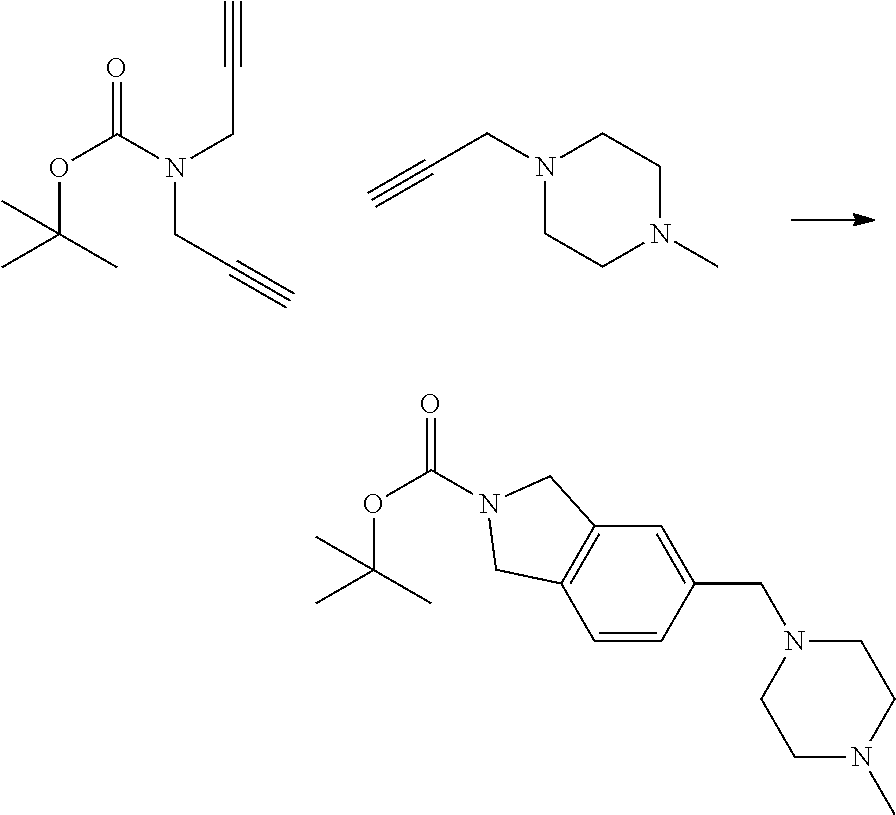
O=C(N(CC#C)CC#C)OC(C)(C)C.C(CN1CCN(C)CC1)#C.O=C(OC(C)(C)C)N1CC2=C(C=CC(CN3CCN(C)CC3)=C2)C1
